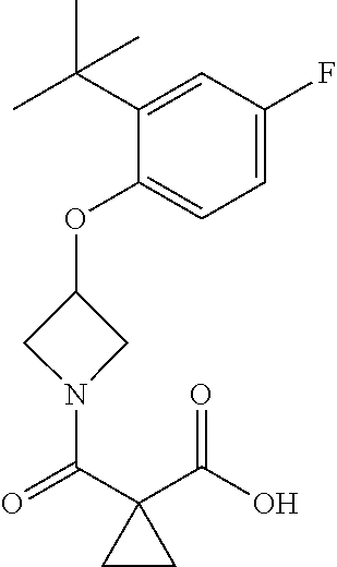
C1(OC2CN(C(C3(C(O)=O)CC3)=O)C2)=CC=C(F)C=C1C(C)(C)C
